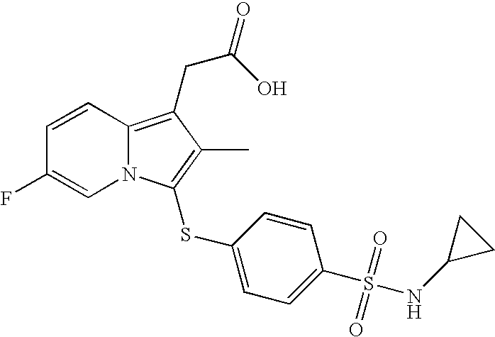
C1=CC2=C(CC(O)=O)C(C)=C(SC3=CC=C(S(NC4CC4)(=O)=O)C=C3)N2C=C1F
